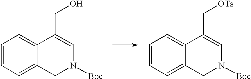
C1=CC=C2C(=C1)C(CO)=CN([Boc])C2.C1=CC=C2C(=C1)C(C[OTs])=CN([Boc])C2
